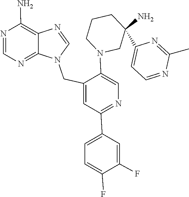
N1=CN(CC2=CC(C3=CC=C(F)C(F)=C3)=NC=C2N2CC(C3=CC=NC(C)=N3)(N)CCC2)C2=NC=NC(N)=C12
